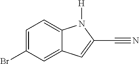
C1=C(Br)C=C2C(=C1)N([H])C(C#N)=C2
